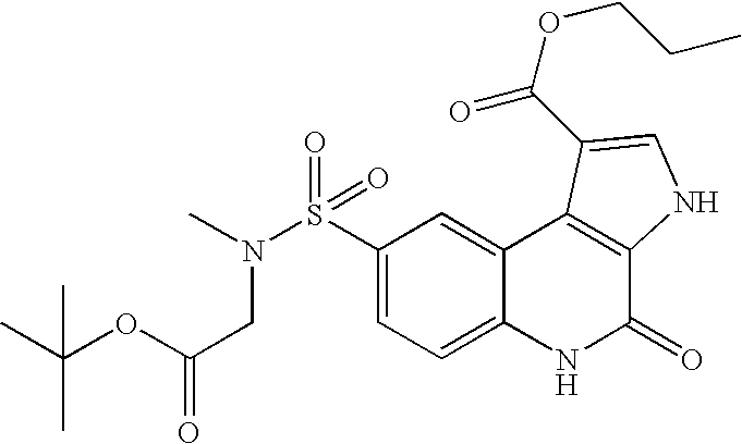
C1(S(=O)(=O)N(C)CC(=O)OC(C)(C)C)=CC=C2C(=C1)C1=C(C(=O)N2)NC=C1C(=O)OCCC
